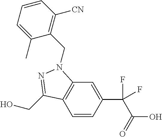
C1=CC(C(C(=O)O)(F)F)=CC2=C1C(CO)=NN2CC1=C([CN])C=CC=C1C
